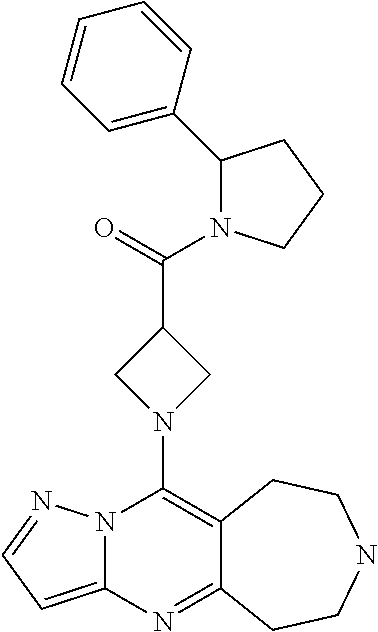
N12C(=CC=N1)N=C1C(=C2N2CC(C(=O)N3C(C4=CC=CC=C4)CCC3)C2)CCNCC1
